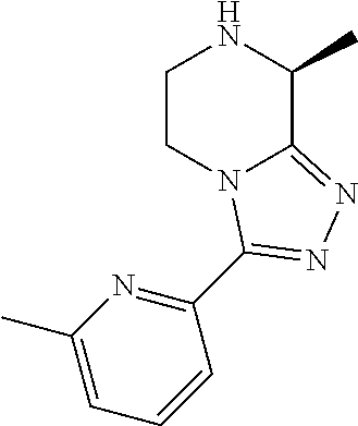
C1CN2C(=NN=C2C2=NC(C)=CC=C2)C(C)N1
